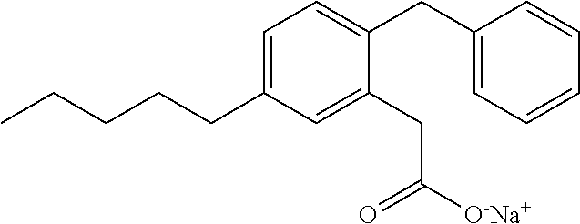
C1(CC([O-Na+])=O)=CC(CCCCC)=CC=C1CC1=CC=CC=C1
